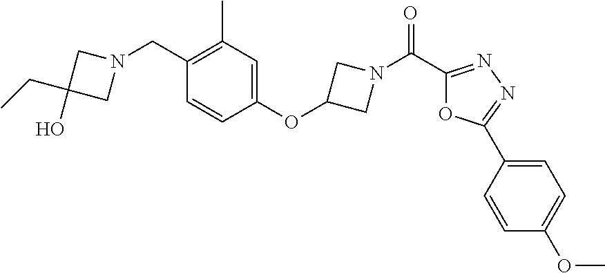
N1(CC2=C(C)C=C(OC3CN(C(C4=NN=C(C5=CC=C(OC)C=C5)O4)=O)C3)C=C2)CC(CC)(O)C1
